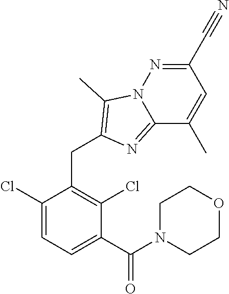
C1(Cl)=CC=C(C(=O)N2CCOCC2)C(Cl)=C1CC1=C(C)N2C(=N1)C(C)=CC(C#N)=N2
